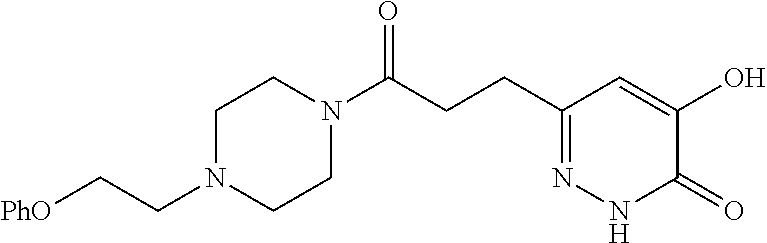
C(CCC1=NNC(=O)C(O)=C1)(=O)N1CCN(CC[PhO])CC1
